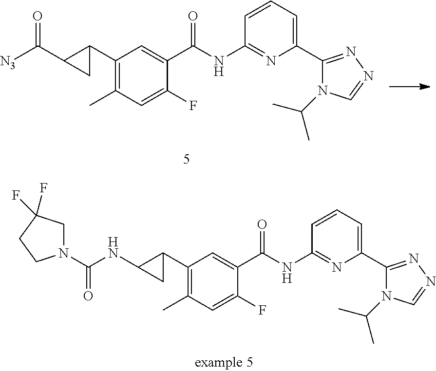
C1(C2CC2NC(N2CC(F)(F)CC2)=O)=C(C)C=C(F)C(C(NC2=NC(C3=NN=CN3C(C)C)=CC=C2)=O)=C1.C1(C2CC2C([N3])=O)=C(C)C=C(F)C(C(NC2=NC(C3=NN=CN3C(C)C)=CC=C2)=O)=C1
